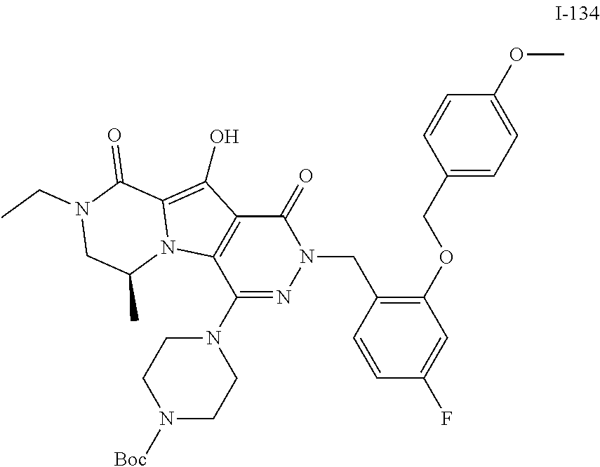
C(N1C(=O)C2=C(C(N3CCN([Boc])CC3)=N1)N1C(=C2O)C(=O)N(CC)CC1C)C1=C(OCC2=CC=C(OC)C=C2)C=C(F)C=C1
